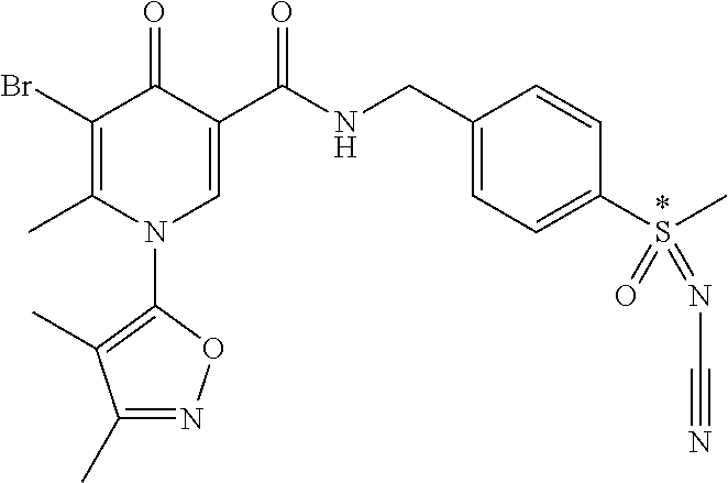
C1(Br)=C(C)N(C2=C(C)C(C)=NO2)C=C(C(NCC2=CC=C(S(=O)(=NC#N)C)C=C2)=O)C1=O
